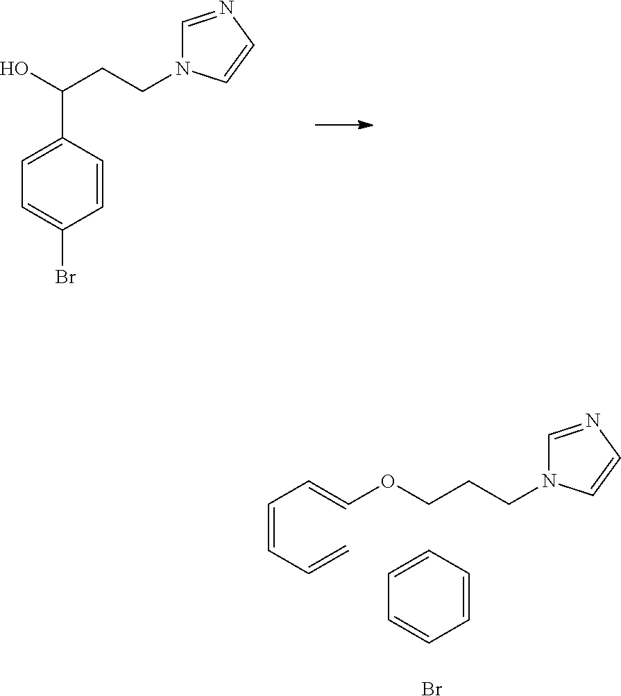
C1=C(C(O)CCN2C=NC=C2)C=CC(Br)=C1.C1=CC=CC=C1.C(OC=CC=CC=C)CCN1C=NC=C1.Br
